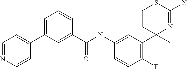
C(NC1=CC(C2(C)N=C(N)SCC2)=C(F)C=C1)(=O)C1=CC(C2=CC=NC=C2)=CC=C1
